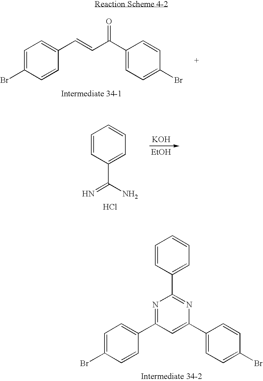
C1=C(Br)C=CC(C=CC(C2=CC=C(Br)C=C2)=O)=C1.C1=CC(C(N)=N)=CC=C1.Cl.[KOH].[EtOH].C1=C(Br)C=CC(C2=NC(C3=CC=CC=C3)=NC(C3=CC=C(Br)C=C3)=C2)=C1
